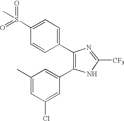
N1=C([CF3])NC(C2=CC(C)=CC(Cl)=C2)=C1C1=CC=C(S(C)(=O)=O)C=C1
